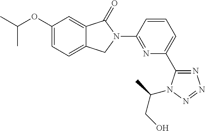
O(C1=CC=C2C(=C1)C(=O)N(C1=NC(C3=NN=NN3C(C)CO)=CC=C1)C2)C(C)C
